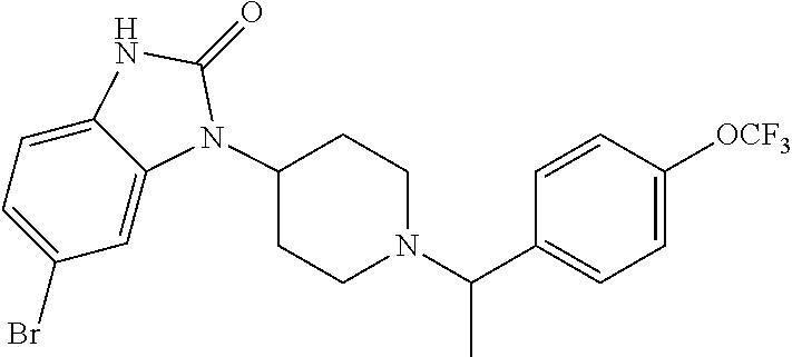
C1=C(Br)C=C2C(=C1)NC(=O)N2C1CCN(C(C2=CC=C([OCF3])C=C2)C)CC1
